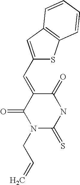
O=C1C(=CC2=CC3=C(S2)C=CC=C3)C(=O)N(CC=C)C(=S)N1
